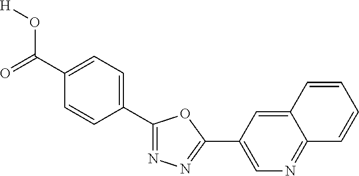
C1(C(=O)O[H])=CC=C(C2=NN=C(C3=CN=C4C(=C3)C=CC=C4)O2)C=C1
